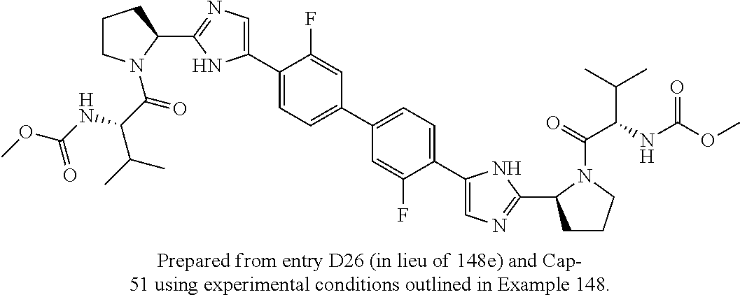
C1CN(C(C(C(C)C)NC(OC)=O)=O)C(C2=NC=C(C3=CC=C(C4=CC=C(C5=CN=C(C6CCCN6C(=O)C(NC(OC)=O)C(C)C)N5)C(F)=C4)C=C3F)N2)C1
